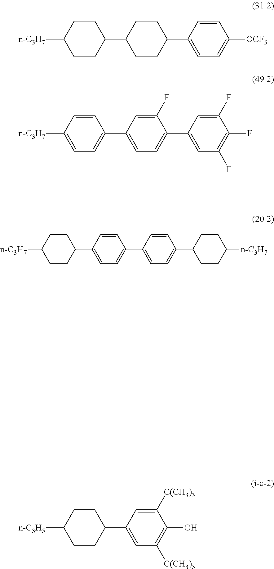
C1CC(C2CCC(C3=CC=C([OCF3])C=C3)CC2)CCC1[n-C3H7].C1=C([n-C3H7])C=CC(C2=CC=C(C3=CC(F)=C(F)C(F)=C3)C(F)=C2)=C1.[n-C3H5]C1CCC(C2=CC([C(CH3)3])=C(O)C([C(CH3)3])=C2)CC1.C1=C(C2CCC([n-C3H7])CC2)C=CC(C2=CC=C(C3CCC([n-C3H7])CC3)C=C2)=C1
